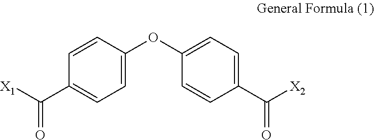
C1=C(OC2=CC=C(C([X2])=O)C=C2)C=CC(C([X1])=O)=C1
